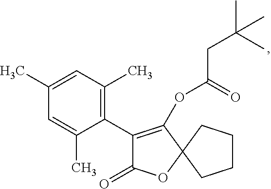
C1(C2=C(OC(CC(C)(C)C)=O)C3(OC2=O)CCCC3)=C(C)C=C(C)C=C1C
